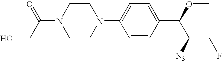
C1(N2CCN(C(=O)CO)CC2)=CC=C(C(OC)C([N3])CF)C=C1
